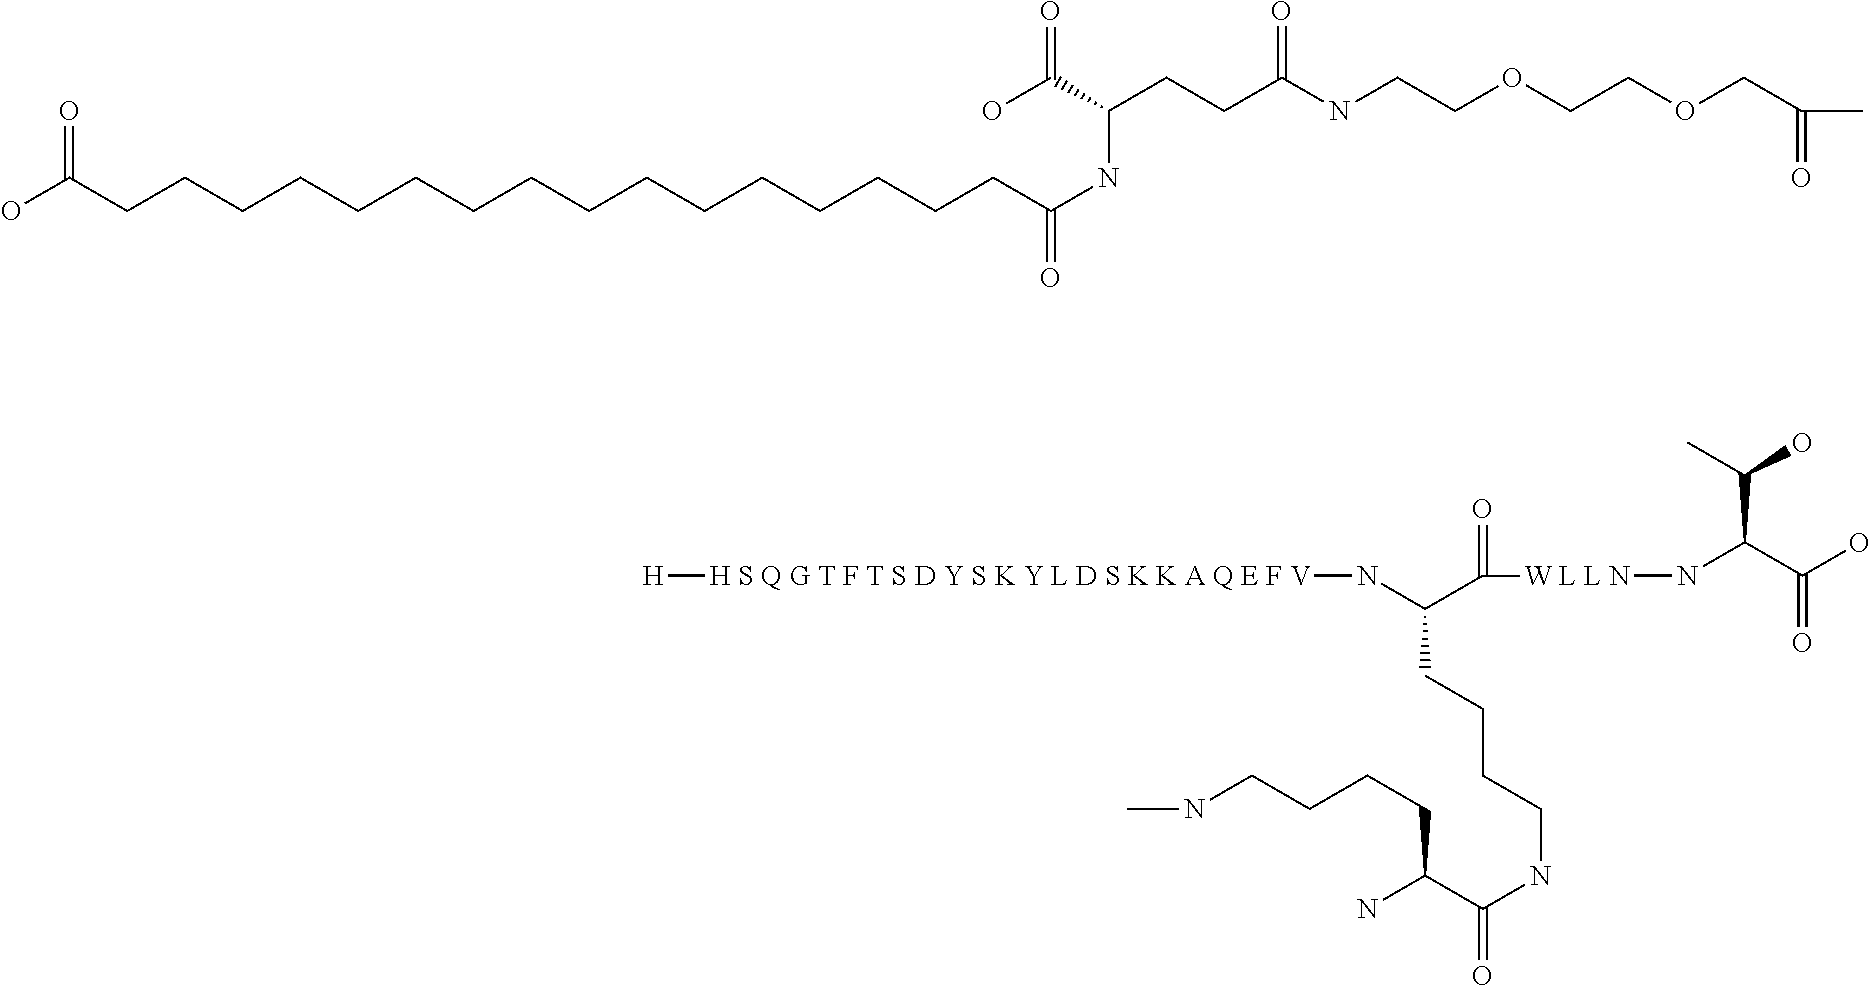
[H S Q G T F T S D Y S K Y L D S K K A Q E F V]([H])NC(C([W L L N]NC(C(O)=O)C(C)O)=O)CCCCNC(C(N)CCCCNC)=O.C(=O)(COCCOCCNC(CCC(C(O)=O)NC(=O)CCCCCCCCCCCCCCCCC(O)=O)=O)C
